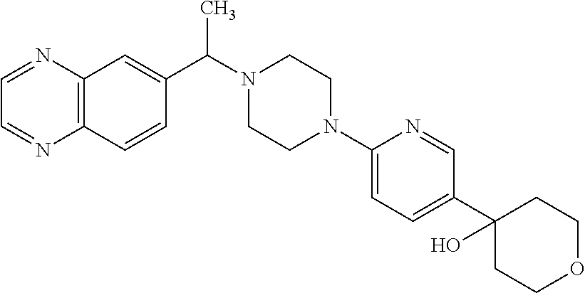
C12=C(C=CC(C(N3CCN(C4=CC=C(C5(O)CCOCC5)C=N4)CC3)C)=C1)N=CC=N2
